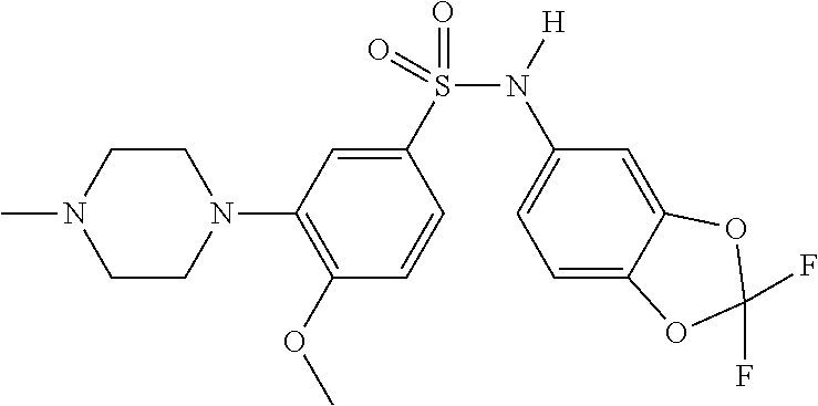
C1CN(C)CCN1C1=C(OC)C=CC(S(N([H])C2=CC=C3C(=C2)OC(F)(F)O3)(=O)=O)=C1
